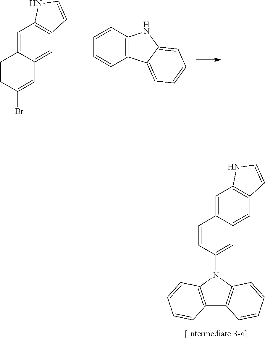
C12=C(NC=C1)C=C1C=CC(Br)=CC1=C2.C12=CC=CC=C1NC1=C2C=CC=C1.C12=C(NC=C1)C=C1C=CC(N3C4=C(C=CC=C4)C4=C3C=CC=C4)=CC1=C2
